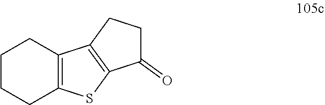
C1CCC2=C(C1)C1=C(S2)C(=O)CC1
